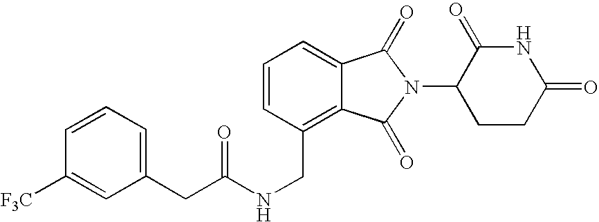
C1=CC(CNC(CC2=CC=CC([F3C])=C2)=O)=C2C(=C1)C(=O)N(C1CCC(=O)NC1=O)C2=O
